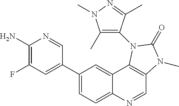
C1(N)=C(F)C=C(C2=CC=C3C(=C2)C2=C(C=N3)N(C)C(=O)N2C2=C(C)N(C)N=C2C)C=N1
